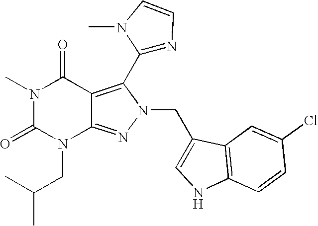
N1(C)C(=O)N(CC(C)C)C2=NN(CC3=CNC4=C3C=C(Cl)C=C4)C(C3=NC=CN3C)=C2C1=O
